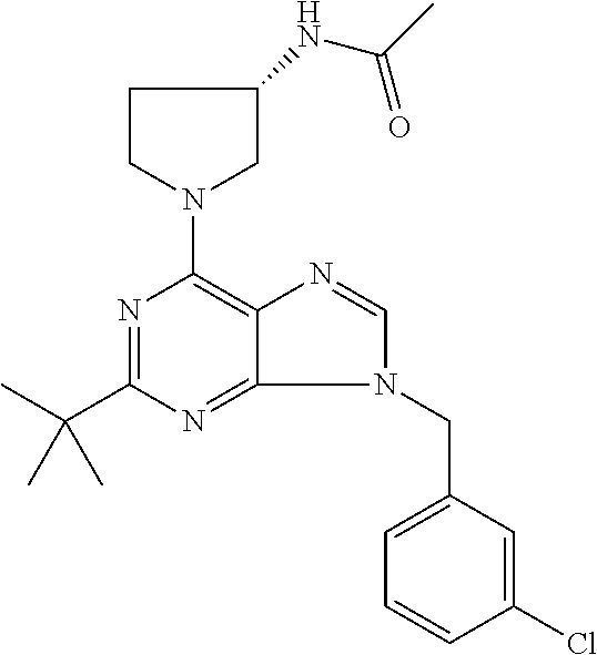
C1CN(C2=C3C(=NC(C(C)(C)C)=N2)N(CC2=CC=CC(Cl)=C2)C=N3)CC1NC(C)=O
